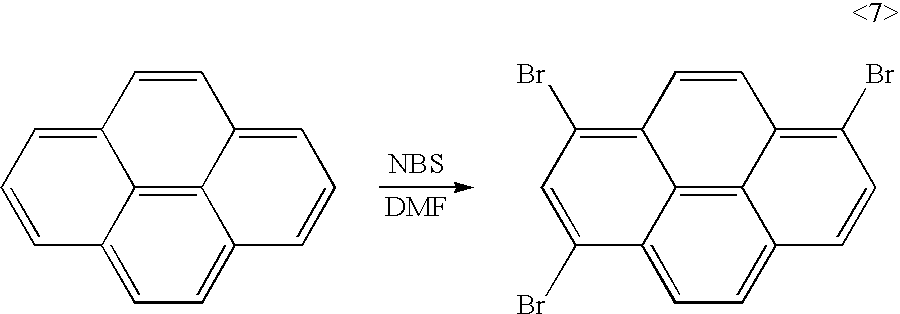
C12=CC=C3C4=C1C(=CC=C2)C=CC4=CC=C3.[NBS].C12=CC=C3C4=C1C(=C(Br)C=C2)C=CC4=C(Br)C=C3Br
